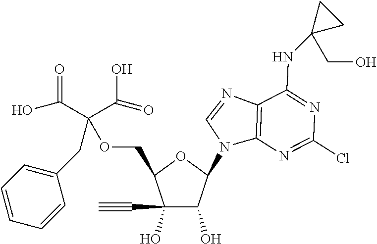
C1(C#C)(O)C(O)C(N2C3=C(N=C2)C(NC2(CO)CC2)=NC(Cl)=N3)OC1COC(CC1=CC=CC=C1)(C(O)=O)C(=O)O
